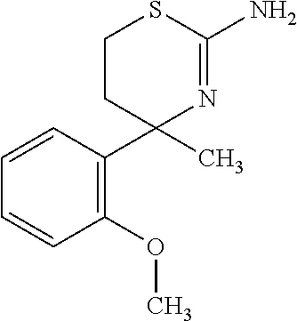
C1CC(C2=C(OC)C=CC=C2)(C)N=C(N)S1
